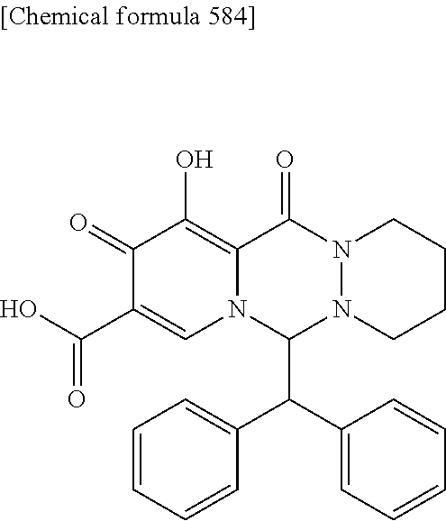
C1(=O)C(C(O)=O)=CN2C(=C1O)C(=O)N1N(C2C(C2=CC=CC=C2)C2=CC=CC=C2)CCCC1
